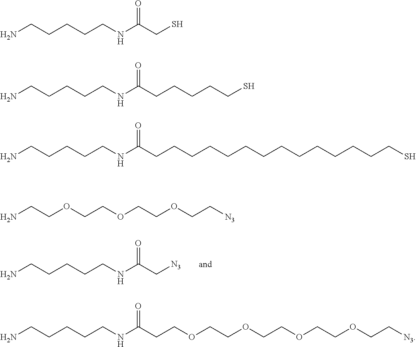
NCCCCCNC(C[N3])=O.NCCCCCNC(CS)=O.NCCCCCNC(CCCCCS)=O.NCCCCCNC(CCCCCCCCCCCCCCS)=O.NCCOCCOCCOCC[N3].NCCCCCNC(CCOCCOCCOCCOCC[N3])=O
